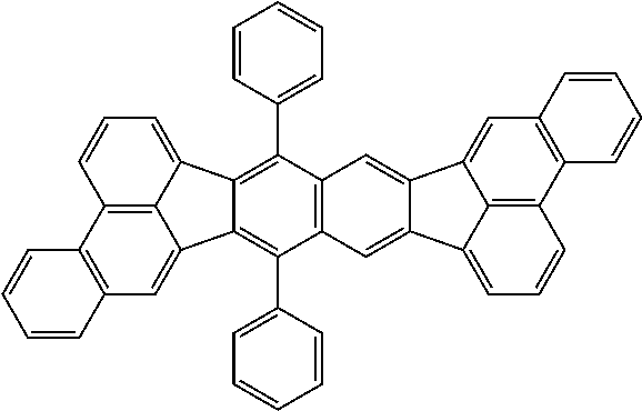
C12=C3C(=CC=C1)C1=C(C4=CC=CC=C4)C4=C(C(C5=CC=CC=C5)=C1C3=CC1=C2C=CC=C1)C=C1C(=C4)C2=CC3=C(C4=C2C1=CC=C4)C=CC=C3
